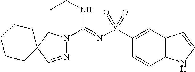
C1(S(N=C(NCC)N2N=CC3(C2)CCCCC3)(=O)=O)=CC2=C(C=C1)NC=C2
